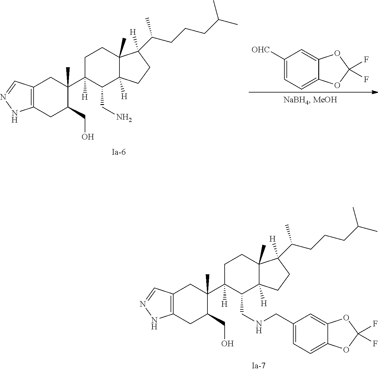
C1C(CO)C(C)(C2([H])CCC3(C)C([H])(C2CN)CCC3(C(C)CCCC(C)C)[H])CC2=C1NN=C2.C1=C2C(=CC([OHC])=C1)OC(F)(F)O2.C(NCC1=CC=C2C(=C1)OC(F)(F)O2)C1C(C2(C)C(CO)CC3=C(C2)C=NN3)([H])CCC2(C)C1([H])CCC2(C(C)CCCC(C)C)[H]
